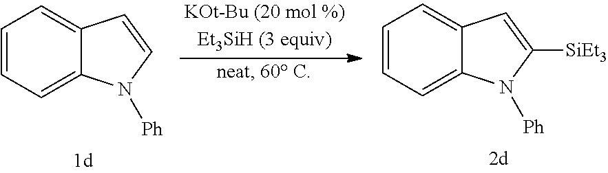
C12=CC=CC=C1N([Ph])C([SiEt3])=C2.C12=CC=CC=C1N([Ph])C=C2
